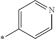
C1=C(*)C=CN=C1
